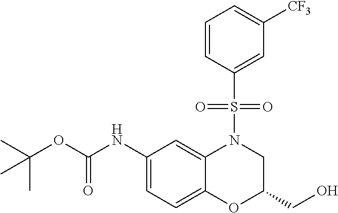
C1(NC(OC(C)(C)C)=O)=CC=C2C(=C1)N(S(C1=CC([CF3])=CC=C1)(=O)=O)CC(CO)O2
